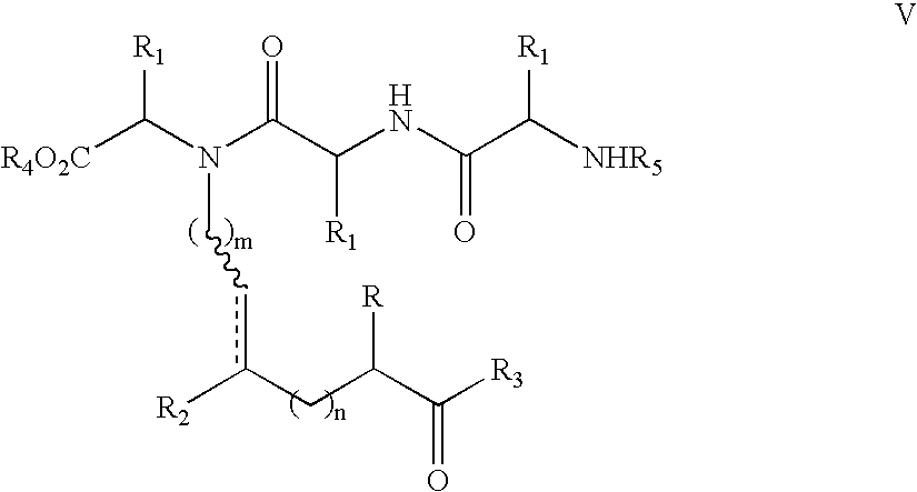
C(N(C(C(NC(C([NHR5])[R1])=O)[R1])=O)Ccc(CC(C([R3])=O)[R])[R2])([R4O2C])[R1]
